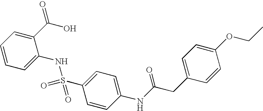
C1(C(O)=O)=CC=CC=C1NS(C1=CC=C(NC(CC2=CC=C(OCC)C=C2)=O)C=C1)(=O)=O
